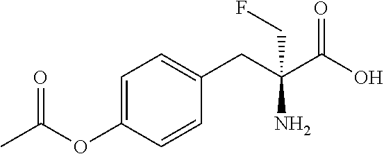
C1=C(OC(C)=O)C=CC(CC(C(O)=O)(N)CF)=C1
